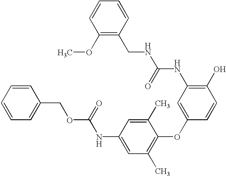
C1(O)=C(NC(=O)NCC2=C(OC)C=CC=C2)C=C(OC2=C(C)C=C(NC(OCC3=CC=CC=C3)=O)C=C2C)C=C1
